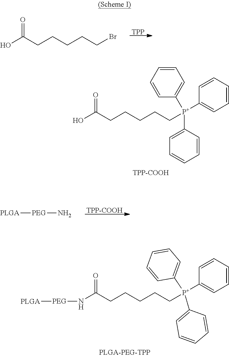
OC(CCCCCBr)=O.[TPP].OC(CCCCC[P+](C1=CC=CC=C1)(C1=CC=CC=C1)C1=CC=CC=C1)=O.[TPP-COOH].[PLGA][PEG]N.[TPP-COOH].N(C(CCCCC[P+](C1=CC=CC=C1)(C1=CC=CC=C1)C1=CC=CC=C1)=O)[PEG][PLGA]
